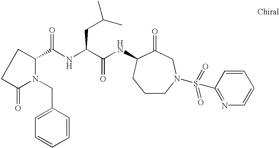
C1(CN2C(C(NC(C(NC3C(=O)CN(S(C4=NC=CC=C4)(=O)=O)CCC3)=O)CC(C)C)=O)CCC2=O)=CC=CC=C1
